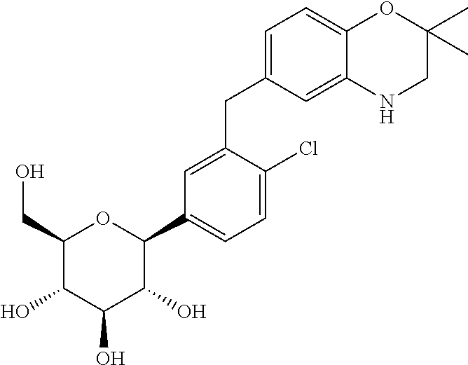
C1(CO)C(O)C(O)C(O)C(C2=CC=C(Cl)C(CC3=CC=C4C(=C3)NCC(C)(C)O4)=C2)O1
